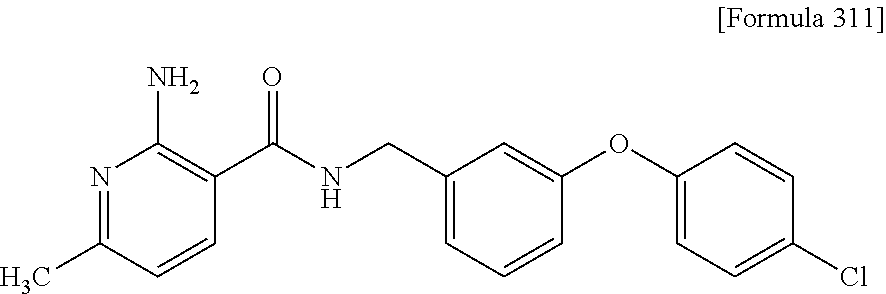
N1=C(C)C=CC(C(NCC2=CC=CC(OC3=CC=C(Cl)C=C3)=C2)=O)=C1N
